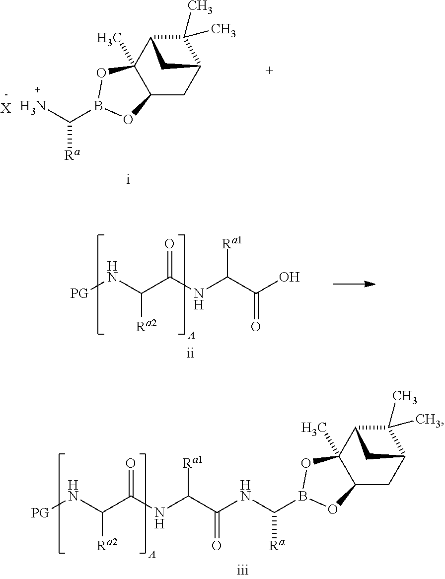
C1(C)(C)C2C3(C)C(CC1C2)OB(C(N)[Ra])O3.[X].[PG]NC(C(NC(C(O)=O)[Ra1])=O)[Ra2].[PG]NC(C(NC(C(NC([Ra])B1OC2(C)C3C(C)(C)C(CC2O1)C3)=O)[Ra1])=O)[Ra2]
